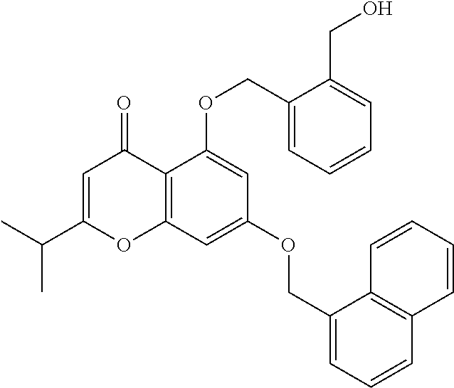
C1=C(C(C)C)OC2=C(C1=O)C(OCC1=CC=CC=C1CO)=CC(OCC1=CC=CC3=C1C=CC=C3)=C2
